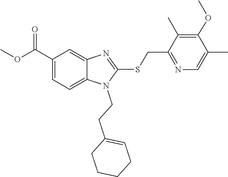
COC(=O)C1=CC=C2N(CCC3=CCCCC3)C(SCC3=NC=C(C)C(OC)=C3C)=NC2=C1
